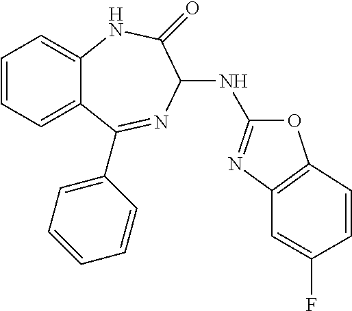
C1=CC=C2C(=C1)NC(=O)C(NC1=NC3=C(O1)C=CC(F)=C3)N=C2C1=CC=CC=C1
